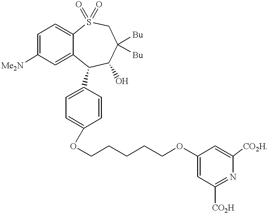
C1=C([Me2N])C=C2C(=C1)S(=O)(=O)CC([Bu])([Bu])C(O)C2C1=CC=C(OCCCCCOC2=CC([CO2H])=NC([CO2H])=C2)C=C1
